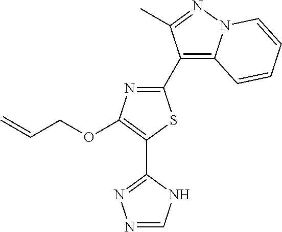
N1=CNC(C2=C(OCC=C)N=C(C3=C4N(N=C3C)C=CC=C4)S2)=N1
